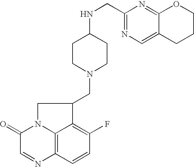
C1(=O)C=NC2=C3N1CC(CN1CCC(NCC4=NC=C5C(=N4)OCCC5)CC1)C3=C(F)C=C2
